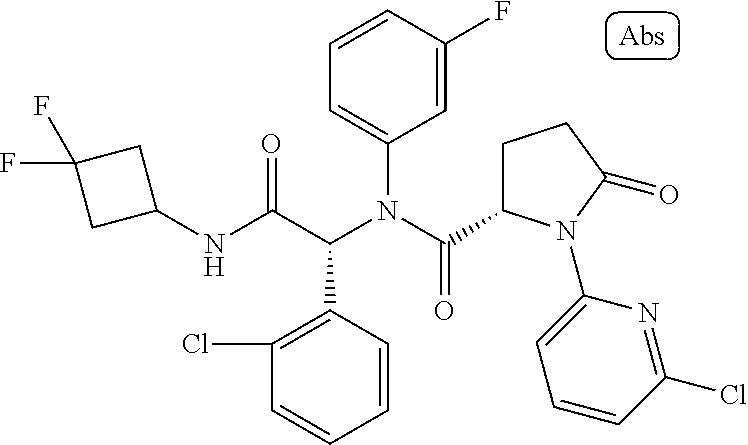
C1(NC(C(N(C(=O)C2CCC(=O)N2C2=CC=CC(Cl)=N2)C2=CC=CC(F)=C2)C2=C(Cl)C=CC=C2)=O)CC(F)(F)C1
